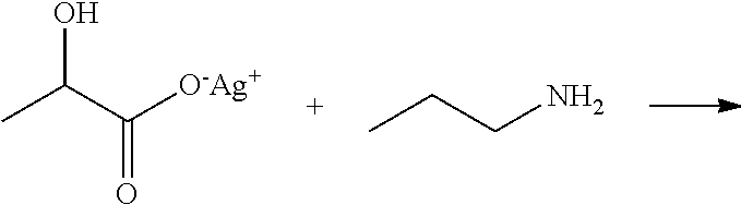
CC(C([O-Ag+])=O)O.CCCN
